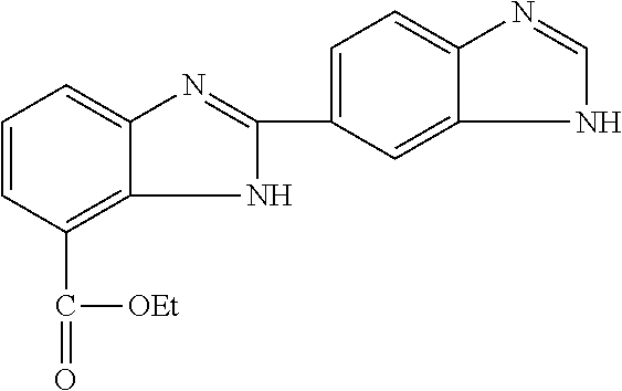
C1=CC(C(=O)[OEt])=C2C(=C1)N=C(C1=CC=C3C(=C1)NC=N3)N2
